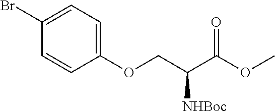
C1(OCC(C(OC)=O)[NHBoc])=CC=C(Br)C=C1
